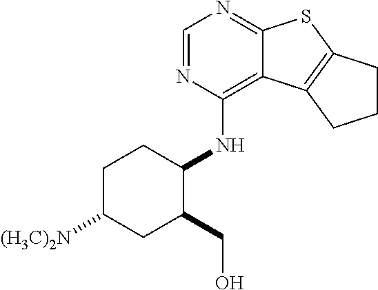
C1=NC(NC2CCC([(H3C)2N])CC2CO)=C2C(=N1)SC1=C2CCC1
